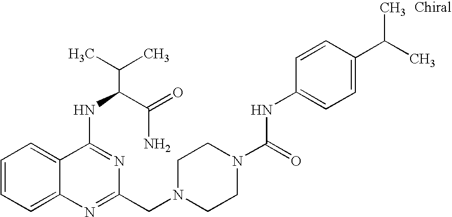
C1=CC=C2C(=C1)C(NC(C(N)=O)C(C)C)=NC(CN1CCN(C(NC3=CC=C(C(C)C)C=C3)=O)CC1)=N2
